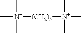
C[N+]([(CH2)5][N+](C)(C)C)(C)C
